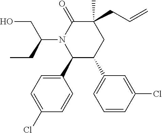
C1(C)(CC=C)C(=O)N(C(CO)CC)C(C2=CC=C(Cl)C=C2)C(C2=CC=CC(Cl)=C2)C1
